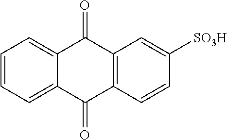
C1=CC=C2C(=C1)C(=O)C1=C(C2=O)C=CC([SO3H])=C1
